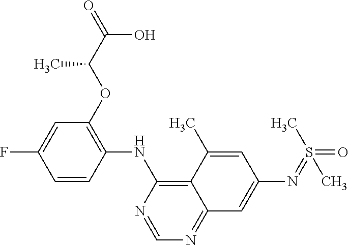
C1=CC(NC2=C3C(=NC=N2)C=C(N=S(=O)(C)C)C=C3C)=C(OC(C(=O)O)C)C=C1F
